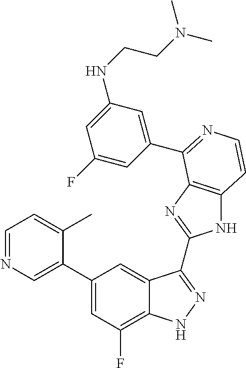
C1=C(C2=CC(F)=C3C(=C2)C(C2=NC4=C(N2)C=CN=C4C2=CC(NCCN(C)C)=CC(F)=C2)=NN3)C(C)=CC=N1
